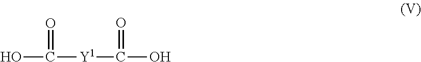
[Y1](C(O)=O)C(O)=O
